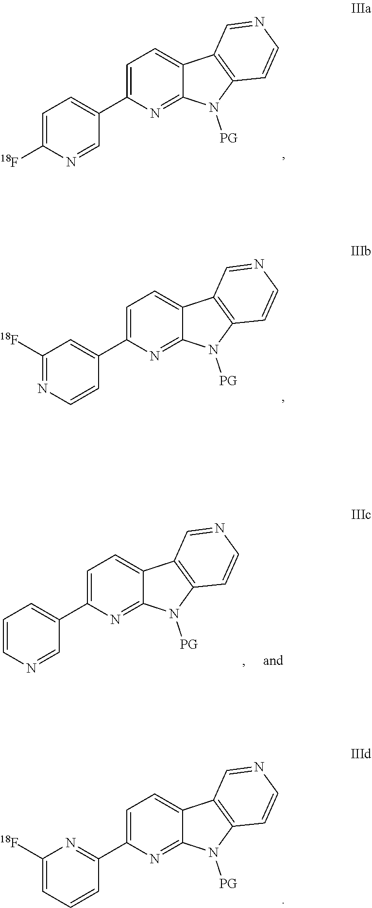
C1=C([18F])N=CC(C2=CC=C3C(=N2)N([PG])C2=C3C=NC=C2)=C1.C1([18F])=NC=CC(C2=CC=C3C(=N2)N([PG])C2=C3C=NC=C2)=C1.C1([18F])=CC=CC(C2=CC=C3C(=N2)N([PG])C2=C3C=NC=C2)=N1.C1=CN=CC(C2=CC=C3C(=N2)N([PG])C2=C3C=NC=C2)=C1
